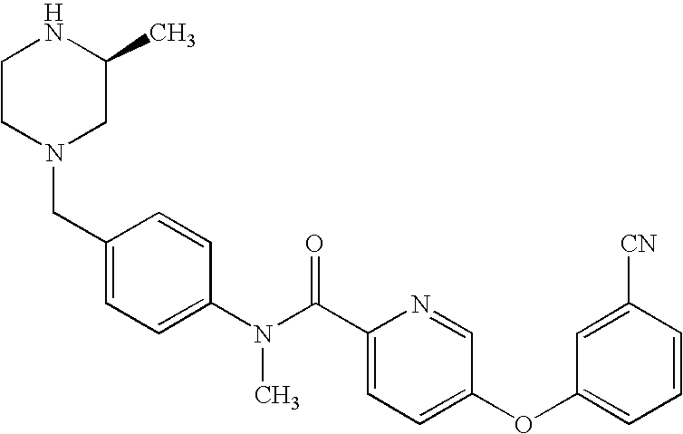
C1CN(CC2=CC=C(N(C(C3=CC=C(OC4=CC=CC([CN])=C4)C=N3)=O)C)C=C2)CC(C)N1
